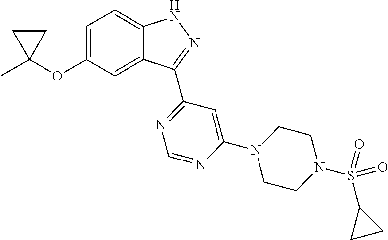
C1C(C)(OC2=CC=C3C(=C2)C(C2=NC=NC(N4CCN(S(C5CC5)(=O)=O)CC4)=C2)=NN3)C1
